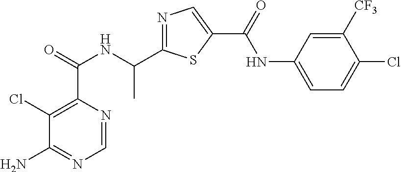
N1=C(C(NC(C2=C(Cl)C(N)=NC=N2)=O)C)SC(C(=O)NC2=CC=C(Cl)C([CF3])=C2)=C1
